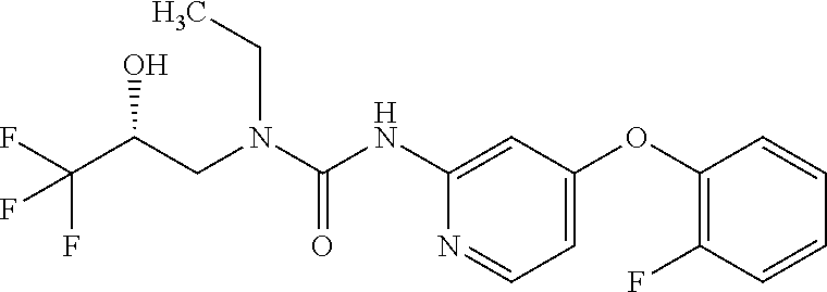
C1(NC(N(CC(C(F)(F)F)O)CC)=O)=CC(OC2=C(F)C=CC=C2)=CC=N1
